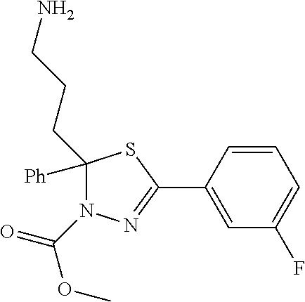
N1=C(C2=CC(F)=CC=C2)SC([Ph])(CCCN)N1C(OC)=O
